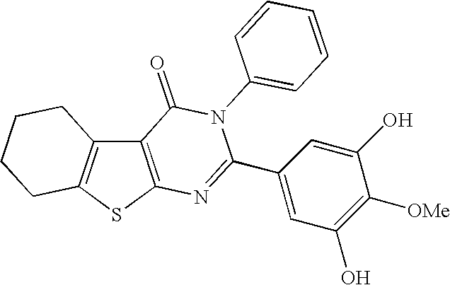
C12=C(SC3=C1CCCC3)N=C(C1=CC(O)=C([OMe])C(O)=C1)N(C1=CC=CC=C1)C2=O
